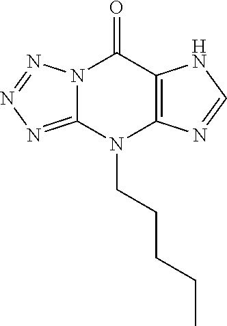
N12C(=NN=N1)N(CCCCC)C1=C(C2=O)NC=N1
